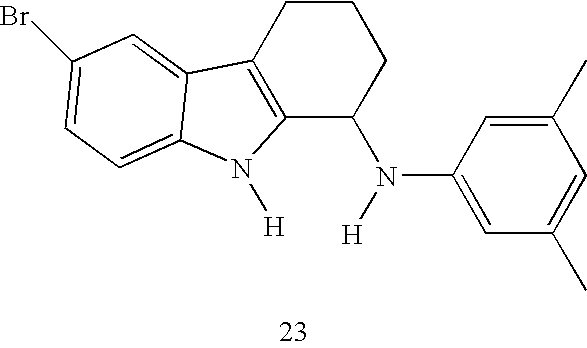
C12=C(CCCC1N(C1=CC(C)=CC(C)=C1)[H])C1=CC(Br)=CC=C1N2[H]
